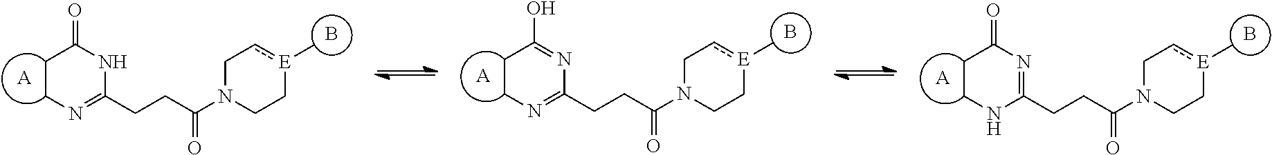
C1CN=C(CCC(N2CC[E](C)cC2)=O)NC1=O.[A].B.C1CN=C(CCC(N2CC[E](C)cC2)=O)N=C1O.[A].B.C1CNC(CCC(N2CC[E](C)cC2)=O)=NC1=O.[A].B
